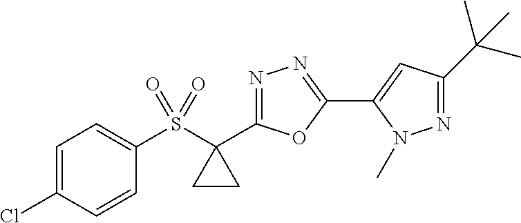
S(C1(C2=NN=C(C3=CC(C(C)(C)C)=NN3C)O2)CC1)(=O)(=O)C1=CC=C(Cl)C=C1
